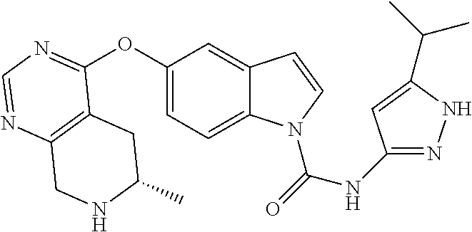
C12=C(N=CN=C1OC1=CC=C3C(=C1)C=CN3C(=O)NC1=NNC(C(C)C)=C1)CNC(C)C2
